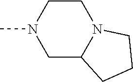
C1CN(C)CC2N1CCC2
